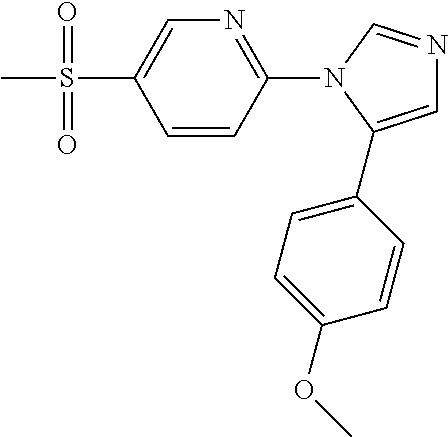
C1=CC(N2C(C3=CC=C(OC)C=C3)=CN=C2)=NC=C1S(C)(=O)=O
